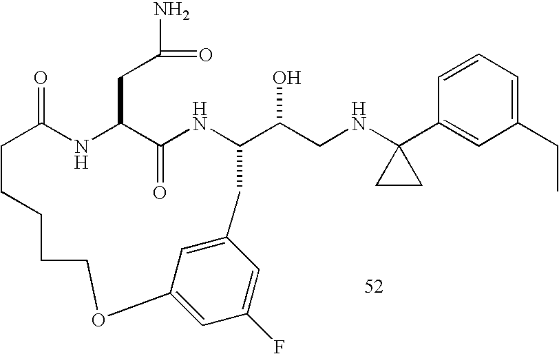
C1=CC=C(CC)C=C1C1(NCC(O)C2NC(=O)C(CC(N)=O)NC(=O)CCCCCOC3=CC(F)=CC(=C3)C2)CC1
